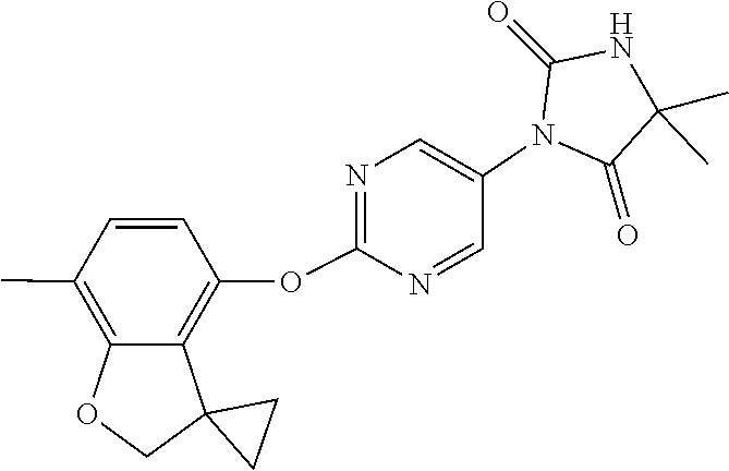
C1=NC(OC2=C3C(=C(C)C=C2)OCC32CC2)=NC=C1N1C(=O)C(C)(C)NC1=O
